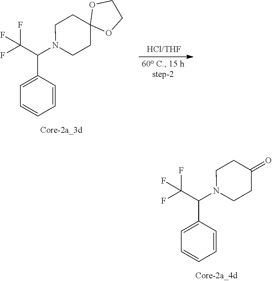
C1=CC(C(C(F)(F)F)N2CCC(=O)CC2)=CC=C1.C1=CC(C(C(F)(F)F)N2CCC3(CC2)OCCO3)=CC=C1
